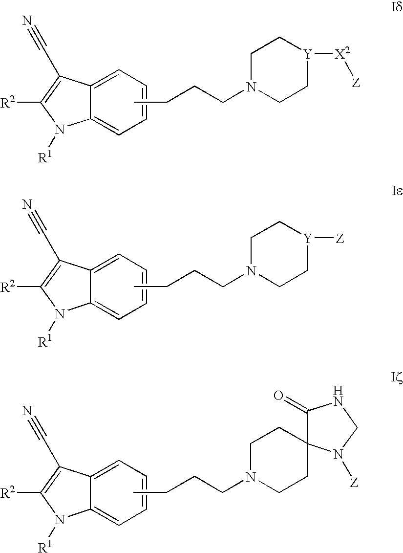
C12=CC=CC=C1N([R1])C([R2])=C2C#N.CCCCN1CC[Y]([X2][Z])CC1.C12=CC=CC=C1N([R1])C([R2])=C2C#N.CCCCN1CC[Y]([Z])CC1.C12=CC=CC=C1N([R1])C([R2])=C2C#N.CCCCN1CCC2(CC1)C(=O)NCN2[Z]
